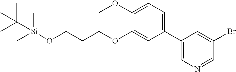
C1(C2=CN=CC(Br)=C2)=CC=C(OC)C(OCCCO[Si](C)(C)C(C)(C)C)=C1
